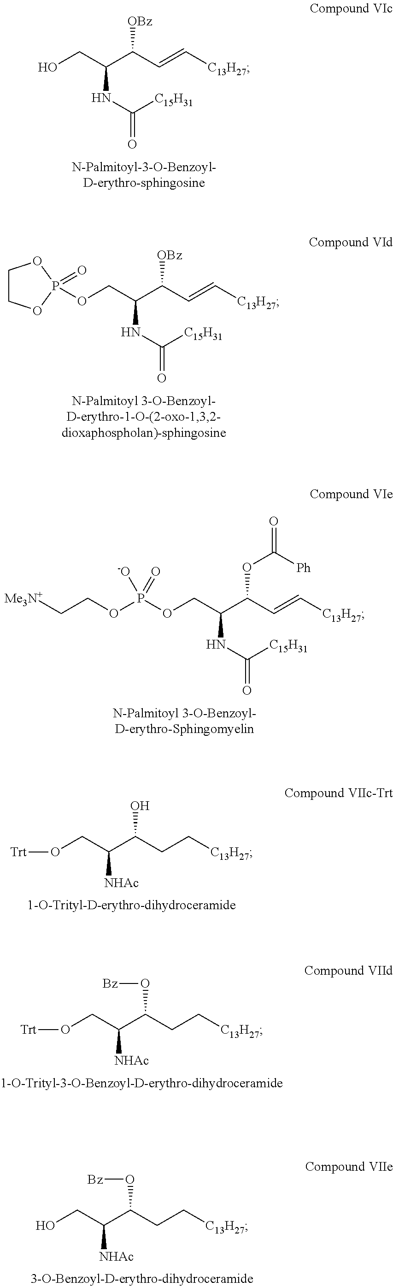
OCC(C(C=C[C13H27])[OBz])NC([C15H31])=O.C1COP(=O)(OCC(C(C=C[C13H27])[OBz])NC([C15H31])=O)O1.C(C(C=C[C13H27])OC([Ph])=O)(NC([C15H31])=O)COP(OCC[Me3N+])([-O])=O.[Trt]OCC(C(CC[C13H27])O)[NHAc].[Trt]OCC(C(CC[C13H27])O[Bz])[NHAc].OCC(C(CC[C13H27])O[Bz])[NHAc]
